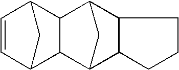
C1=CC2CC1C1C3CC(C21)C1C3CCC1
